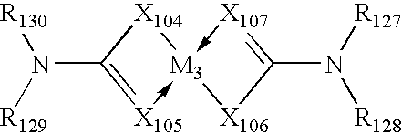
C1(N([R129])[R130])=[X105]->[M3]2(-[X107]=C(N([R127])[R128])[X106]2)[X104]1
